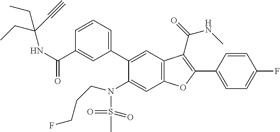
C1=CC(C2=C(C(=O)NC)C3=C(C=C(N(S(=O)(=O)C)CCCF)C(C4=CC=CC(C(NC(CC)(CC)C#C)=O)=C4)=C3)O2)=CC=C1F
